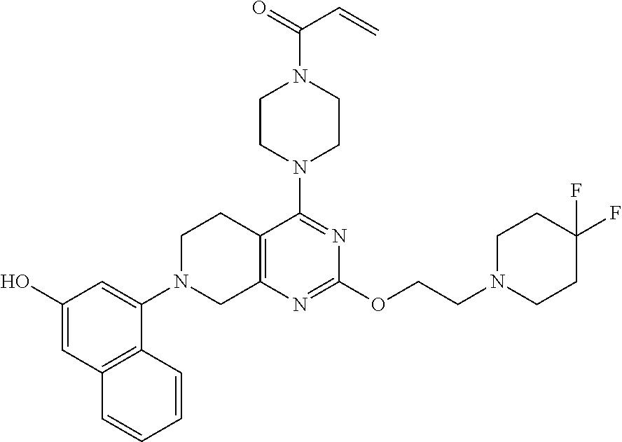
C12=C(N=C(OCCN3CCC(F)(F)CC3)N=C1N1CCN(C(=O)C=C)CC1)CN(C1=CC(O)=CC3=C1C=CC=C3)CC2
